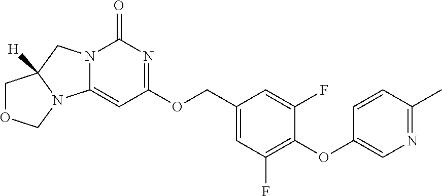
N12C(=CC(OCC3=CC(F)=C(OC4=CN=C(C)C=C4)C(F)=C3)=NC1=O)N1C([H])(C2)COC1
